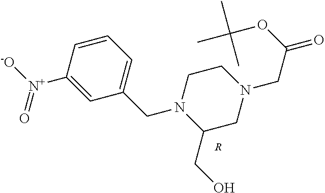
C1(CO)CN(CC(=O)OC(C)(C)C)CCN1CC1=CC=CC([N+](=O)[-O])=C1.[R]
